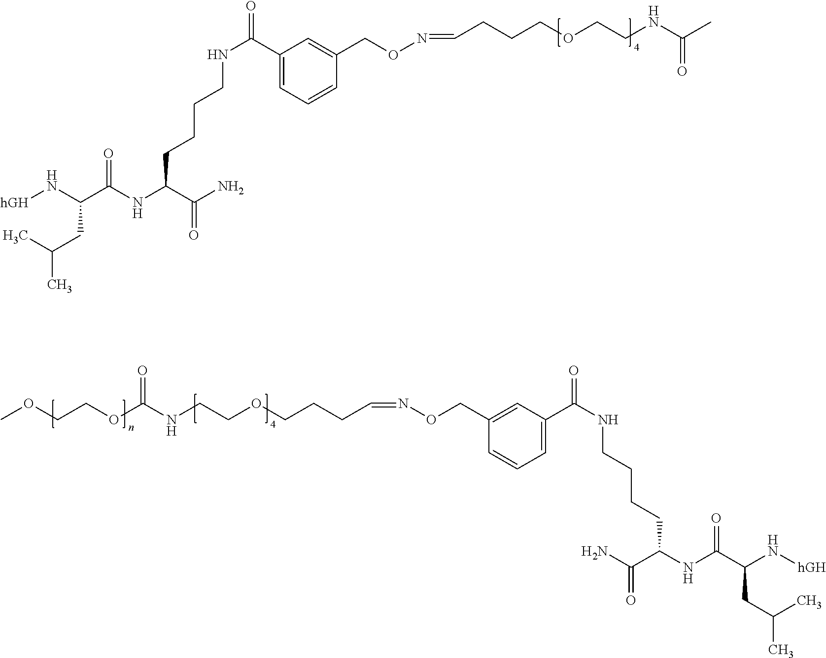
CC(CC(C(NC(C(N)=O)CCCCNC(=O)C1=CC=CC(CON=CCCCOCCNC(C)=O)=C1)=O)N[hGH])C.C1=CC=C(C(NCCCCC(NC(C(N[hGH])CC(C)C)=O)C(N)=O)=O)C=C1CON=CCCCOCCNC(OCCOC)=O
